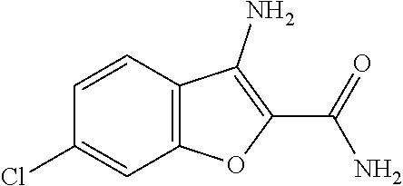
C1(Cl)=CC2=C(C=C1)C(N)=C(C(=O)N)O2
